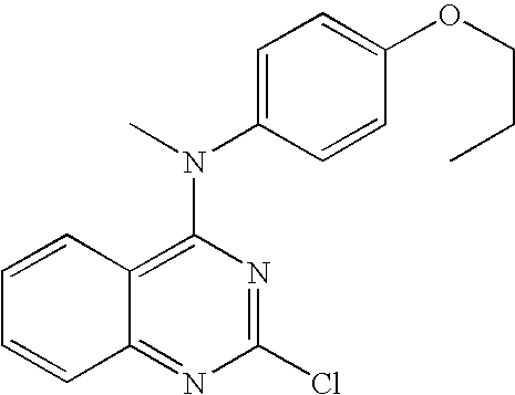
C12=C(N(C)C3=CC=C(OCCC)C=C3)N=C(Cl)N=C1C=CC=C2
